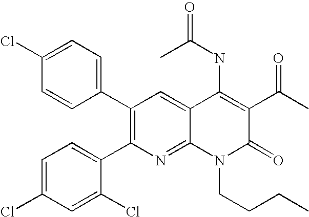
C1(Cl)=CC=C(C2=C(C3=CC=C(Cl)C=C3Cl)N=C3C(=C2)C(NC(=O)C)=C(C(C)=O)C(=O)N3CCCC)C=C1
